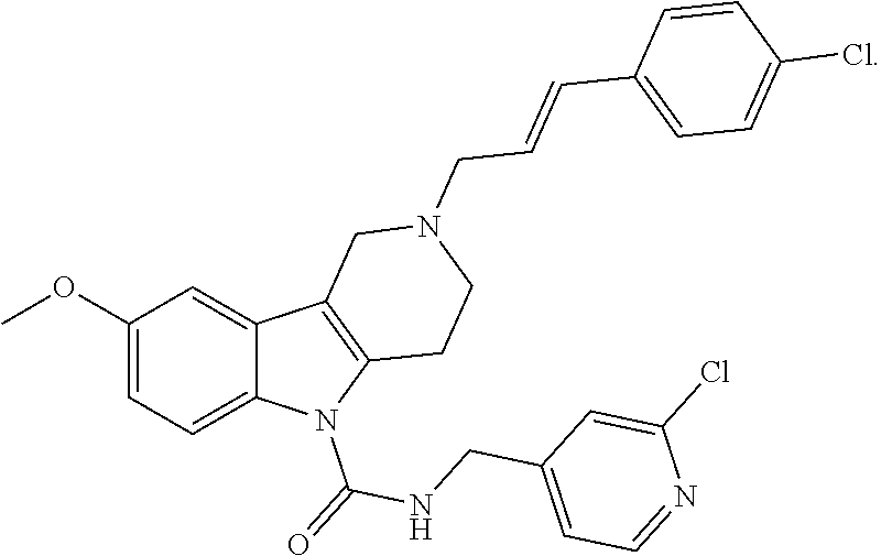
C1=C(OC)C=C2C(=C1)N(C(=O)NCC1=CC=NC(Cl)=C1)C1=C2CN(CC=CC2=CC=C(Cl)C=C2)CC1
